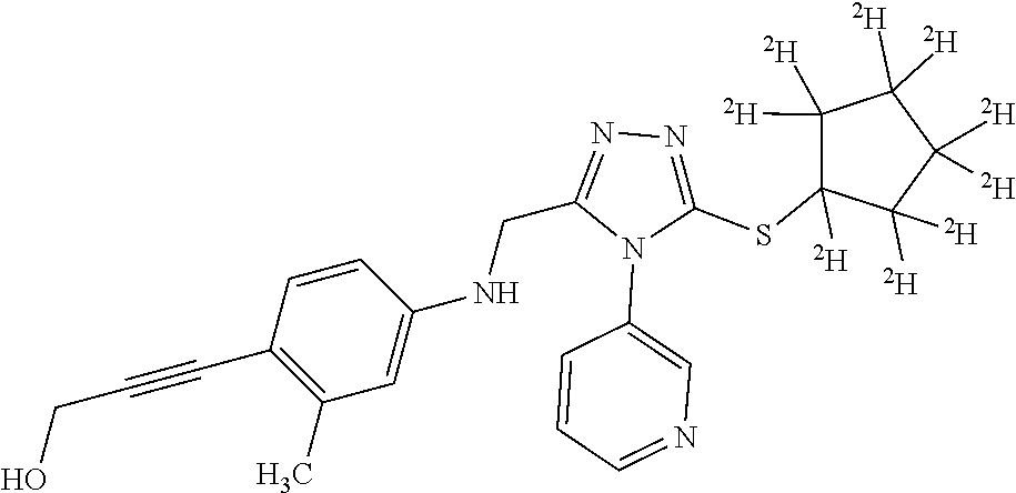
C1=CC(C#CCO)=C(C)C=C1NCC1=NN=C(SC2([D])C([D])([D])C([D])([D])C([D])([D])C2([D])[D])N1C1=CN=CC=C1
